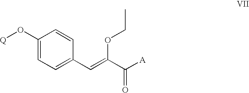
[Q]OC1=CC=C(C=C(OCC)C([A])=O)C=C1
